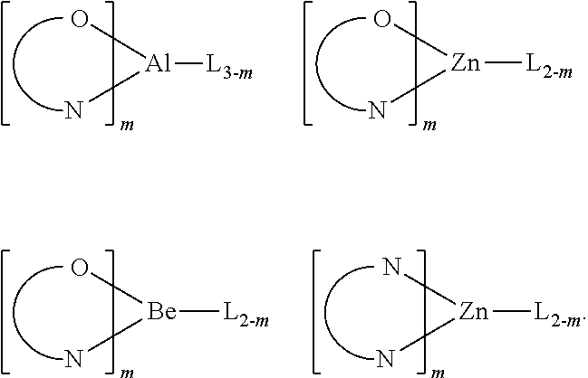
[Al]([L3-m])(O)N.[Zn](O)(N)[L2-m].[Be](O)(N)[L2-m].[Zn](N)(N)[L2-m]
